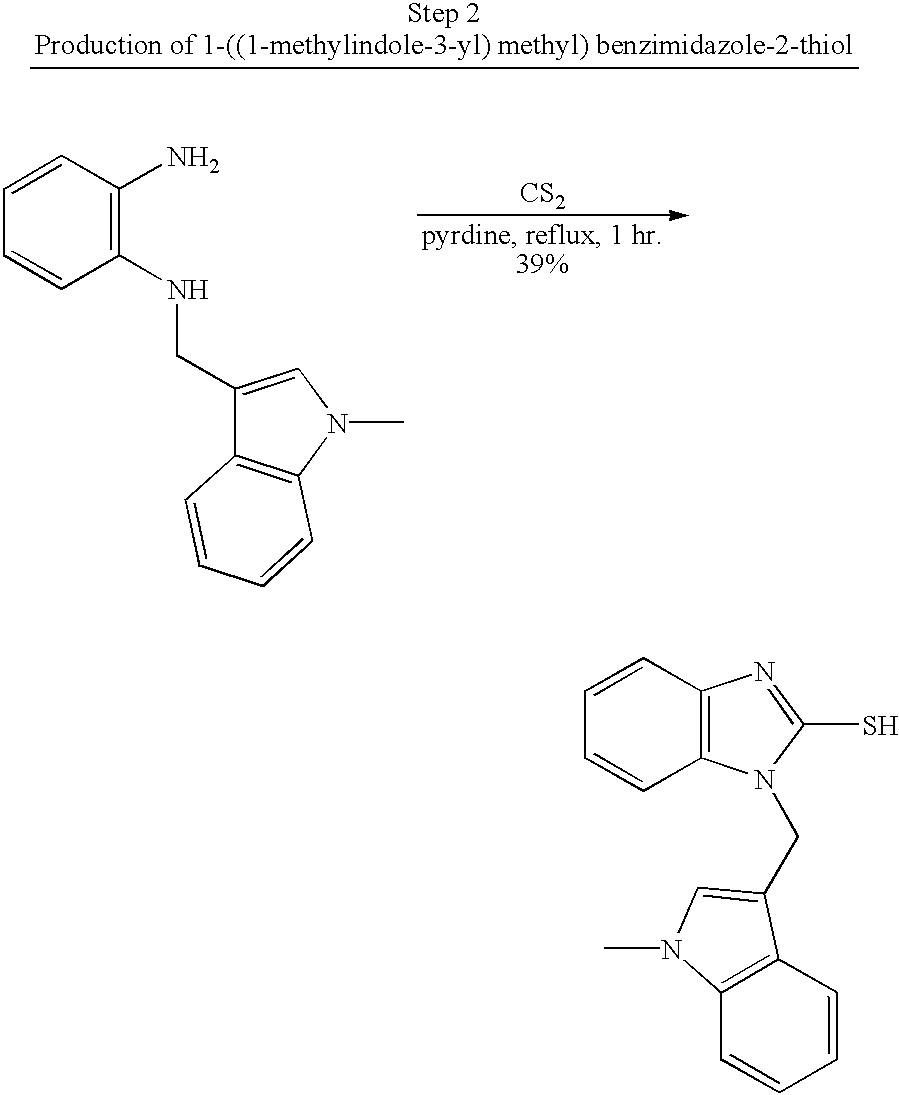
C1=CC2=C(C=C1)N=C(S)N2CC1=CN(C)C2=C1C=CC=C2.C1(NCC2=CN(C)C3=C2C=CC=C3)=C(N)C=CC=C1.[CS2]
